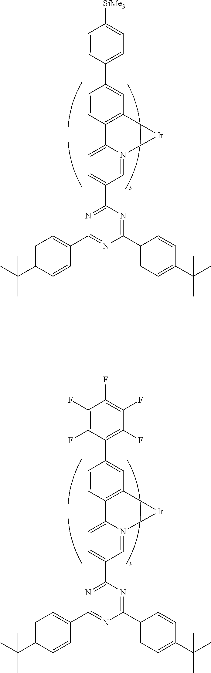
C1=CC2=C(C=C1C1=CC=C([SiMe3])C=C1)[Ir]N1=CC(C3=NC(C4=CC=C(C(C)(C)C)C=C4)=NC(C4=CC=C(C(C)(C)C)C=C4)=N3)=CC=C21.C1=CC2=C(C=C1C1=C(F)C(F)=C(F)C(F)=C1F)[Ir]N1=CC(C3=NC(C4=CC=C(C(C)(C)C)C=C4)=NC(C4=CC=C(C(C)(C)C)C=C4)=N3)=CC=C21
